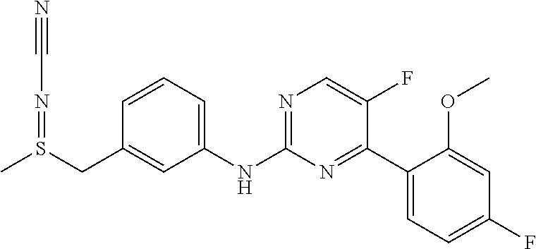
C1=CC(CS(C)=NC#N)=CC(NC2=NC=C(F)C(C3=CC=C(F)C=C3OC)=N2)=C1
